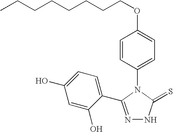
N1=C(C2=CC=C(O)C=C2O)N(C2=CC=C(OCCCCCCCC)C=C2)C(=S)N1
